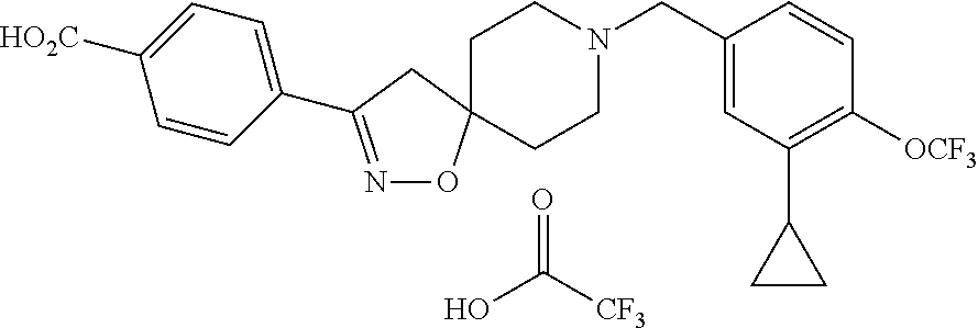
C1=CC(C2=NOC3(C2)CCN(CC2=CC(C4CC4)=C([OCF3])C=C2)CC3)=CC=C1[HO2C].O=C(O)[CF3]
